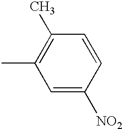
CC1=C(C)C=CC([NO2])=C1
